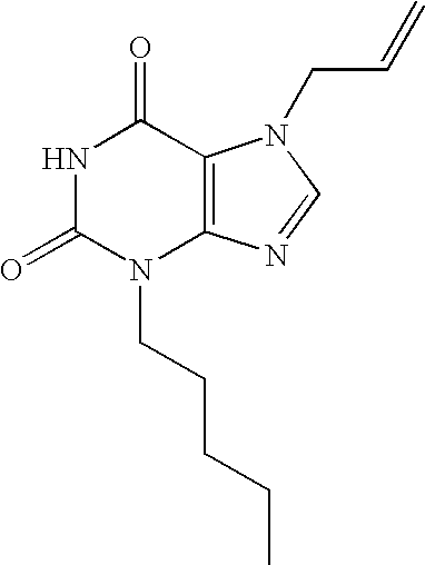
N1C(=O)N(CCCCC)C2=C(C1=O)N(CC=C)C=N2
